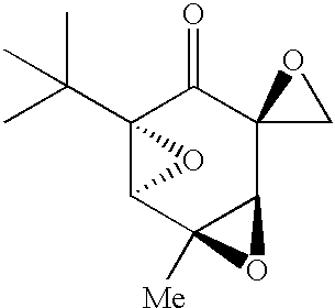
C12(C(C)(C)C)C(C3([Me])C(C4(C1=O)CO4)O3)O2
